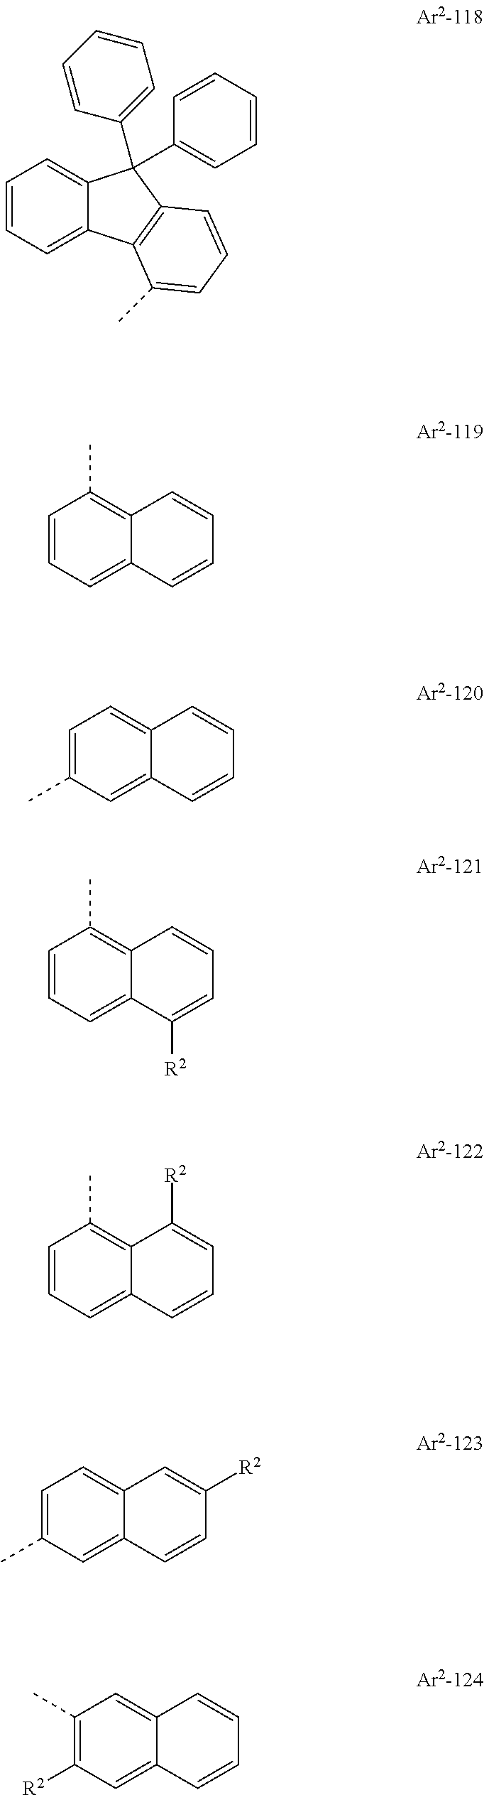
C1=CC=C2C(=C1)C(C1=CC=CC=C1)(C1=CC=CC=C1)C1=C2C(C)=CC=C1.C1=CC=C2C(=C1C)C=CC=C2.C1=C(C)C=C2C(=C1)C=CC=C2.C1=CC=C2C(=C1C)C=CC=C2[R2].C1=CC=C2C(=C1C)C([R2])=CC=C2.C1=C(C)C=C2C(=C1)C=C([R2])C=C2.C1(C)=C([R2])C=C2C(=C1)C=CC=C2
